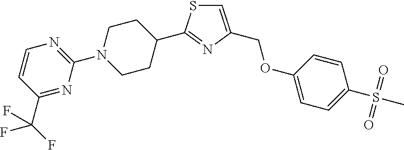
C1=C(COC2=CC=C(S(C)(=O)=O)C=C2)N=C(C2CCN(C3=NC=CC(C(F)(F)F)=N3)CC2)S1
